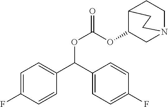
C1=C(F)C=CC(C(C2=CC=C(F)C=C2)OC(=O)OC2CN3CCC2CC3)=C1
